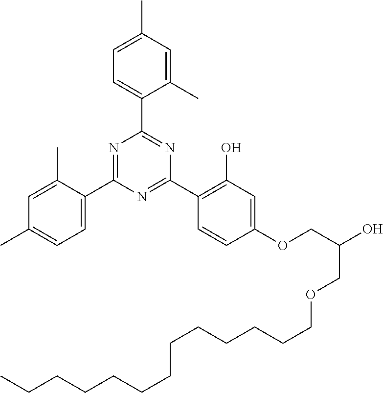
C1(C2=CC=C(C)C=C2C)=NC(C2=CC=C(C)C=C2C)=NC(C2=C(O)C=C(OCC(O)COCCCCCCCCCCCCC)C=C2)=N1
